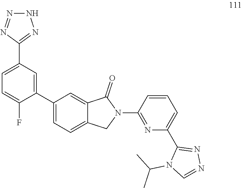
C1(C2=CC(C3=NNN=N3)=CC=C2F)=CC=C2C(=C1)C(=O)N(C1=NC(C3=NN=CN3C(C)C)=CC=C1)C2
